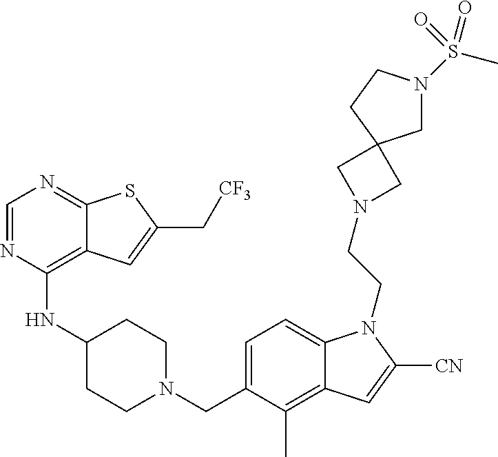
C1=NC(NC2CCN(CC3=CC=C4C(=C3C)C=C([CN])N4CCN3CC4(C3)CN(S(C)(=O)=O)CC4)CC2)=C2C(=N1)SC(C[CF3])=C2
